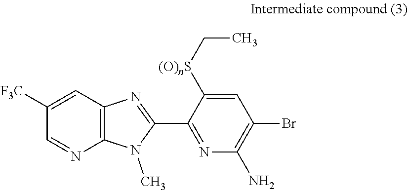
C12=C(C=C([F3C])C=N1)N=C(C1=NC(N)=C(Br)C=C1[(O)nS]CC)N2C
